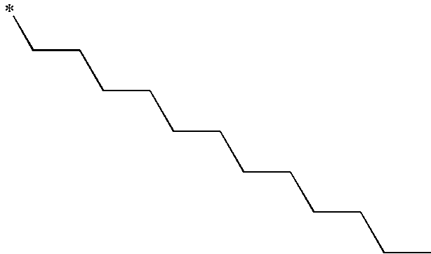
C(CCCCCCCCCC)CC
